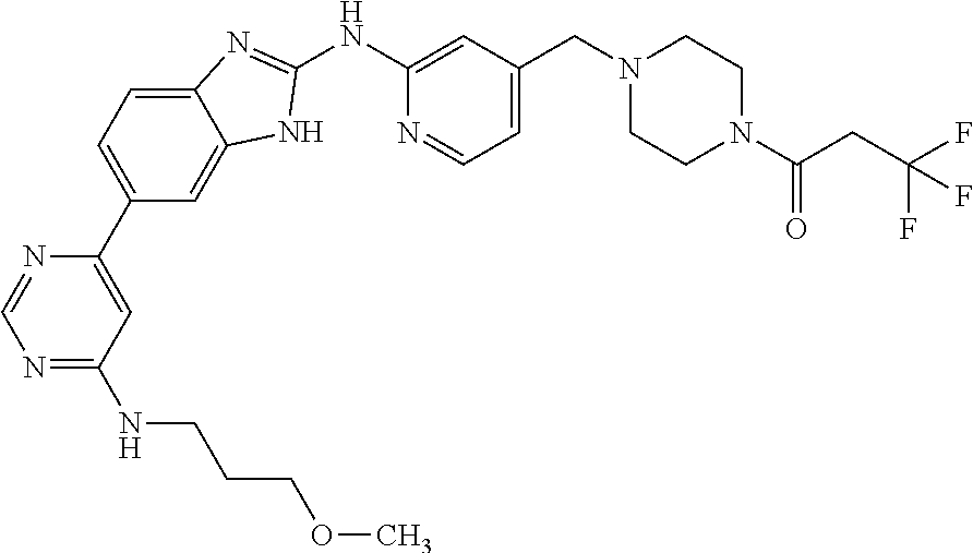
C1(C2=CC=C3C(=C2)NC(NC2=CC(CN4CCN(C(=O)CC(F)(F)F)CC4)=CC=N2)=N3)=CC(NCCCOC)=NC=N1
